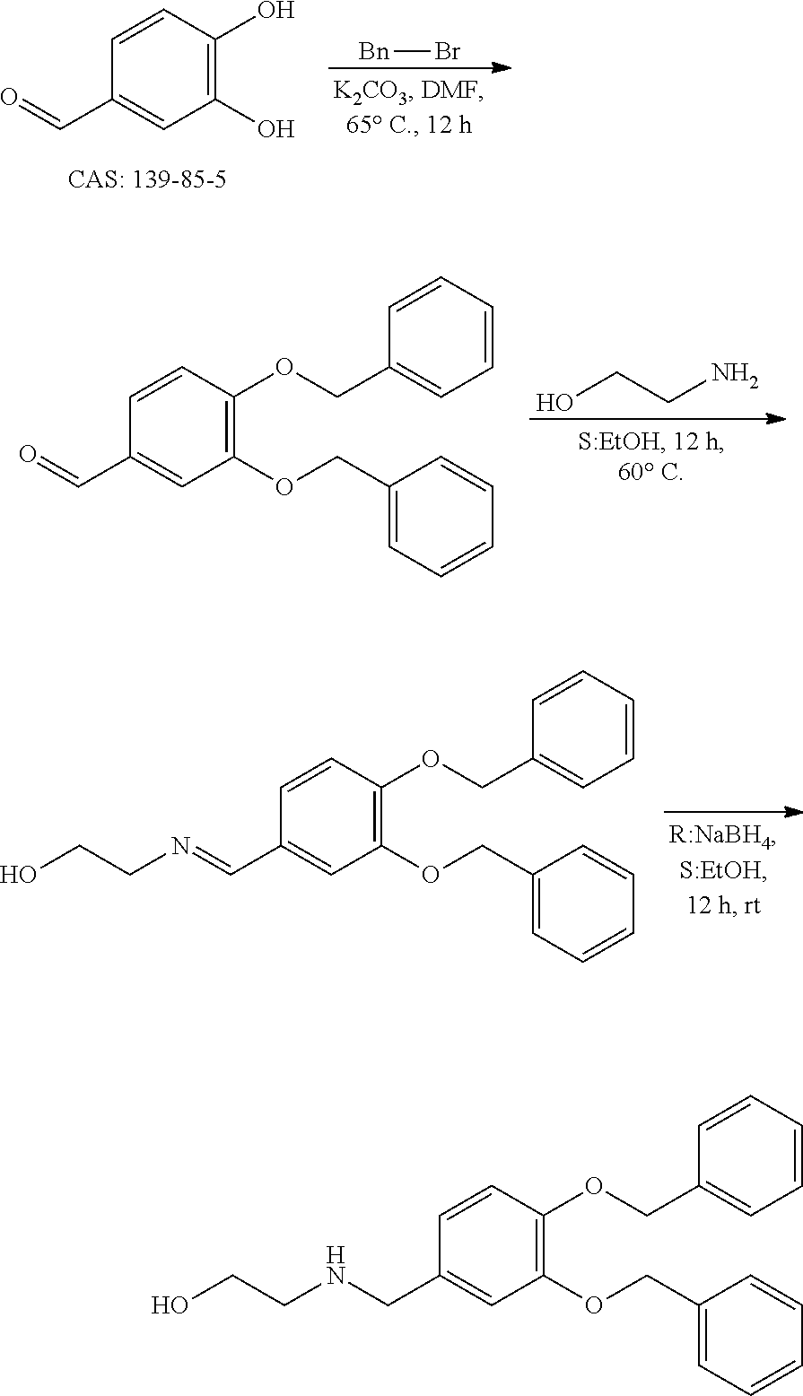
C1=CC(OCC2=CC=CC=C2)=C(OCC2=CC=CC=C2)C=C1CNCCO.C1=CC(O)=C(O)C=C1C=O.[Bn]Br.C1=CC(OCC2=CC=CC=C2)=C(OCC2=CC=CC=C2)C=C1C=O.OCCN.C1=CC(OCC2=CC=CC=C2)=C(OCC2=CC=CC=C2)C=C1C=NCCO
